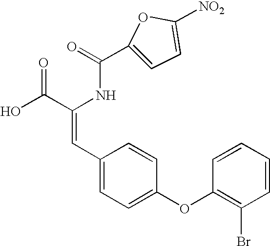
C1(C(=O)NC(C(O)=O)=CC2=CC=C(OC3=C(Br)C=CC=C3)C=C2)=CC=C([NO2])O1
